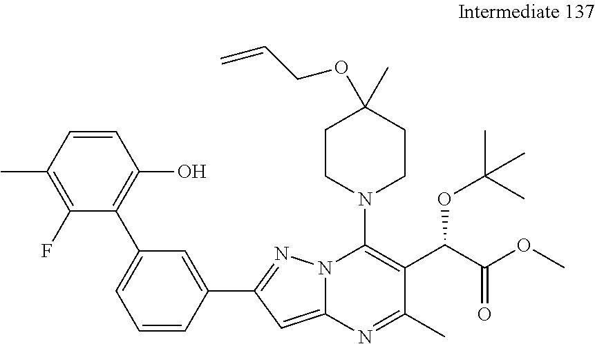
C1=CC(C)=C(F)C(C2=CC=CC(C3=NN4C(=C3)N=C(C)C(C(OC(C)(C)C)C(=O)OC)=C4N3CCC(C)(OCC=C)CC3)=C2)=C1O
